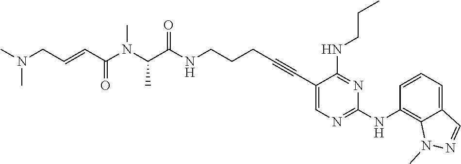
C(N(C(C(NCCCC#CC1=CN=C(NC2=C3C(=CC=C2)C=NN3C)N=C1NCCC)=O)C)C)(C=CCN(C)C)=O
